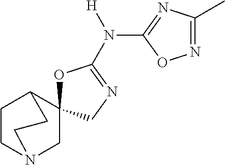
C1N2CCC(CC2)C12OC(N([H])C1=NC(C)=NO1)=NC2
